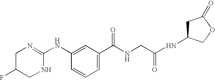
N1C(NC2=CC(C(NCC(NC3CC(=O)OC3)=O)=O)=CC=C2)=NCC(F)C1
